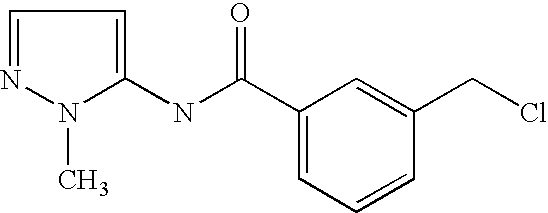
N(C1=CC=NN1C)C(C1=CC=CC(CCl)=C1)=O
